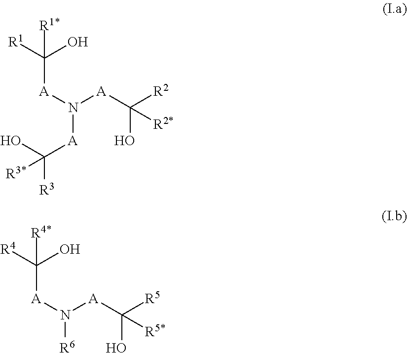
[R1]C(O)([R1*])[A]N([A]C([R2])(O)[R2*])[A]C([R3*])(O)[R3].[R4]C(O)([R4*])[A]N([A]C([R5])(O)[R5*])[R6]
